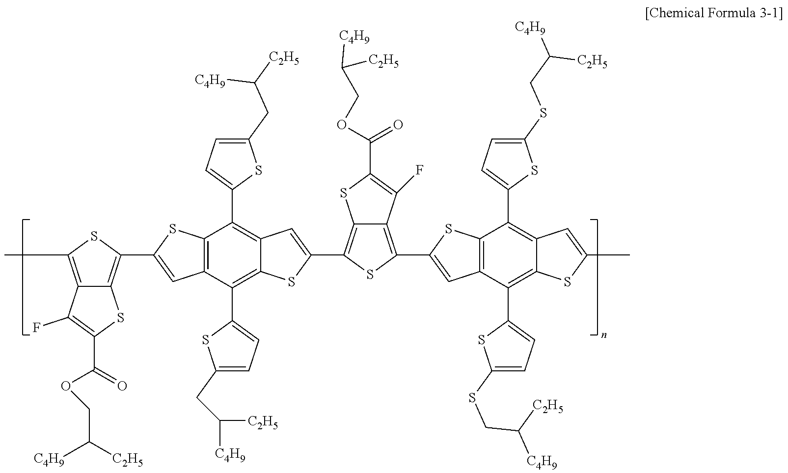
C1(CC([C2H5])[C4H9])=CC=C(C2=C3C(=C(C4=CC=C(CC([C4H9])[C2H5])S4)C4=C2SC(C2=C5C(=C(C)S2)C(F)=C(C(=O)OCC([C2H5])[C4H9])S5)=C4)SC(C2=C4C(=C(C5=CC6=C(S5)C(C5=CC=C(SCC([C4H9])[C2H5])S5)=C5C(=C6C6=CC=C(SCC([C4H9])[C2H5])S6)SC(C)=C5)S2)C(F)=C(C(OCC([C2H5])[C4H9])=O)S4)=C3)S1
